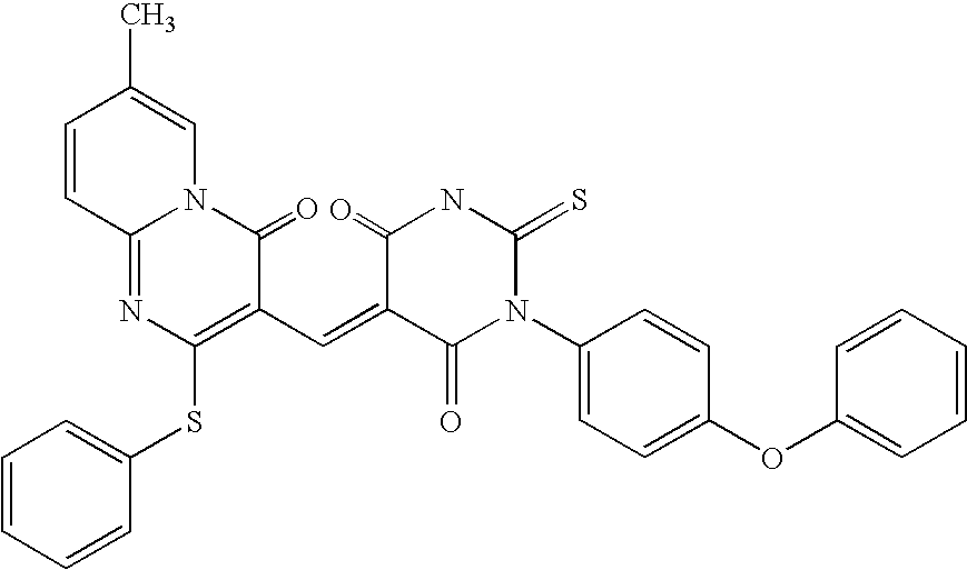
C1=CC2=NC(SC3=CC=CC=C3)=C(C=C3C(=O)N(C4=CC=C(OC5=CC=CC=C5)C=C4)C(=S)NC3=O)C(=O)N2C=C1C
